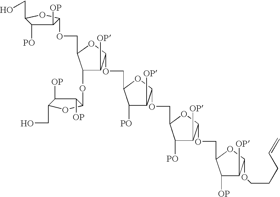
C1([PO])C([OP])C(OCC2C([OP])C([OP])C(OCCCC=C)O2)OC1COC1C([OP])C([PO])C(COC2C([OP])C(OC3C([OP])C([OP])C(CO)O3)C(COC3C([OP])C([PO])C(CO)O3)O2)O1
